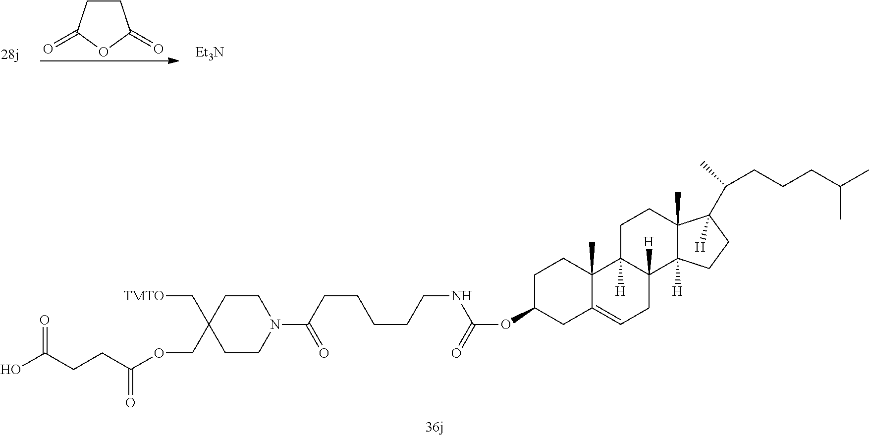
C1CC(=O)OC1=O.[Et3N].OC(CCC(OCC1(C[TMTO])CCN(C(CCCCCNC(OC2CC3=CCC4([H])C([H])(C3(C)CC2)CCC2(C)C4([H])CCC2(C(CCCC(C)C)C)[H])=O)=O)CC1)=O)=O
